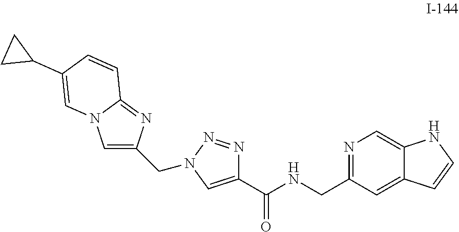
N1=NN(CC2=CN3C(=N2)C=CC(C2CC2)=C3)C=C1C(NCC1=NC=C2C(=C1)C=CN2)=O
